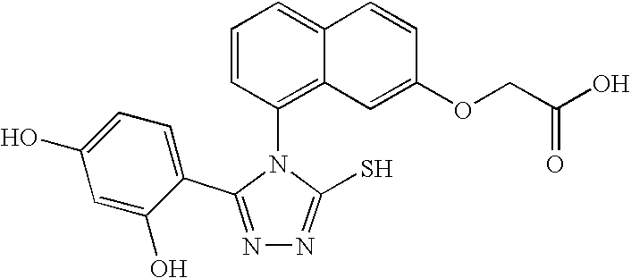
N1=C(C2=CC=C(O)C=C2O)N(C2=C3C(=CC=C2)C=CC(OCC(O)=O)=C3)C(S)=N1
